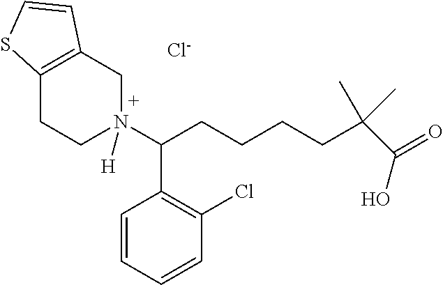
C12=C(CN(C(CCCCC(C(=O)O)(C)C)C3=C(Cl)C=CC=C3)([H])CC1)C=CS2.[Cl-]
